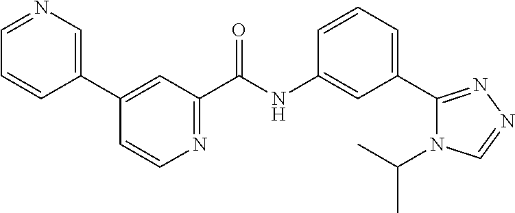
C1(C2=CN=CC=C2)=CC(C(NC2=CC(C3=NN=CN3C(C)C)=CC=C2)=O)=NC=C1
